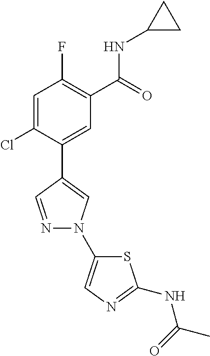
C1=C(Cl)C(C2=CN(C3=CN=C(NC(C)=O)S3)N=C2)=CC(C(=O)NC2CC2)=C1F
